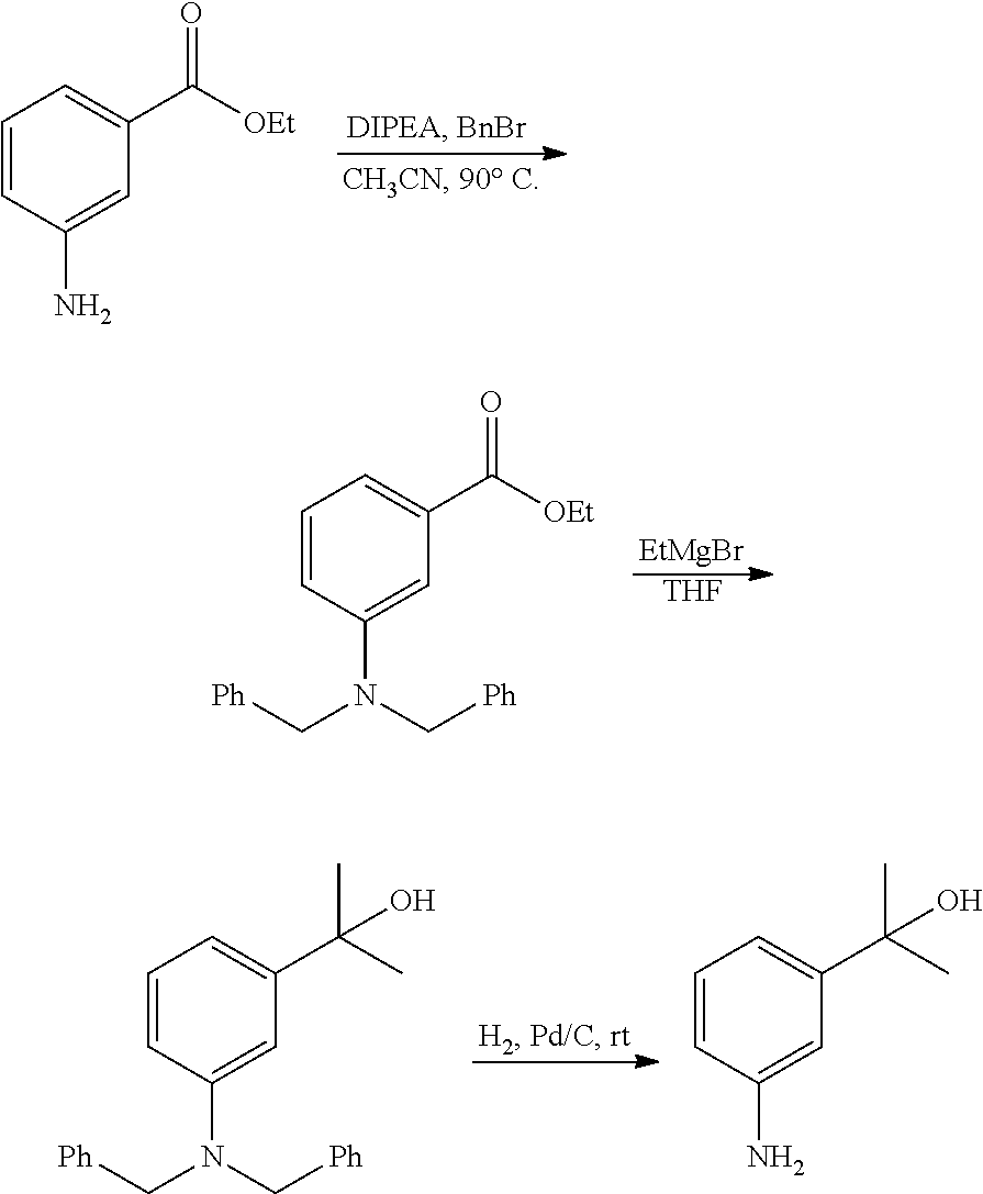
C1=CC(N)=CC(C([OEt])=O)=C1.[EtMgBr].[THF].C1=CC(N(C[Ph])C[Ph])=CC(C([OEt])=O)=C1.C1=CC(N(C[Ph])C[Ph])=CC(C(C)(C)O)=C1.C1=CC(N)=CC(C(C)(C)O)=C1
